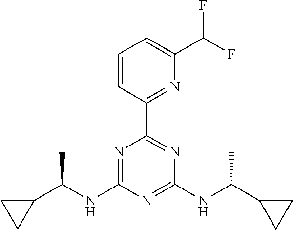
N1=C(NC(C2CC2)C)N=C(NC(C2CC2)C)N=C1C1=NC(C(F)F)=CC=C1
